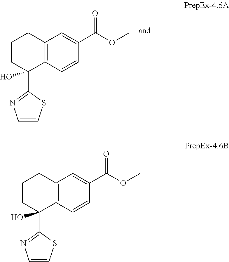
C1=CSC(C2(O)C3=C(CCC2)C=C(C(OC)=O)C=C3)=N1.C1=CSC(C2(O)C3=C(CCC2)C=C(C(OC)=O)C=C3)=N1
